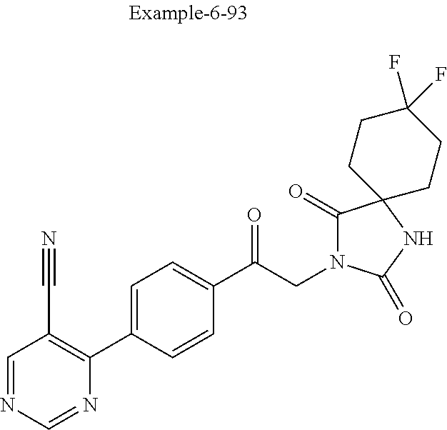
C1=NC=NC(C2=CC=C(C(CN3C(=O)C4(NC3=O)CCC(F)(F)CC4)=O)C=C2)=C1C#N
